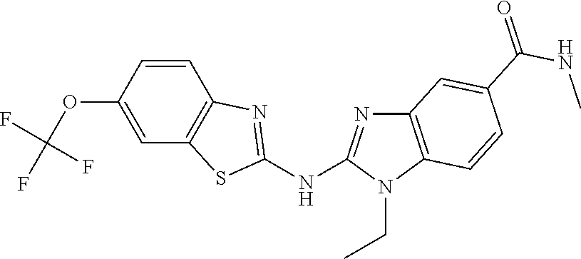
O(C1=CC2=C(C=C1)N=C(NC1=NC3=C(N1CC)C=CC(C(NC)=O)=C3)S2)C(F)(F)F
